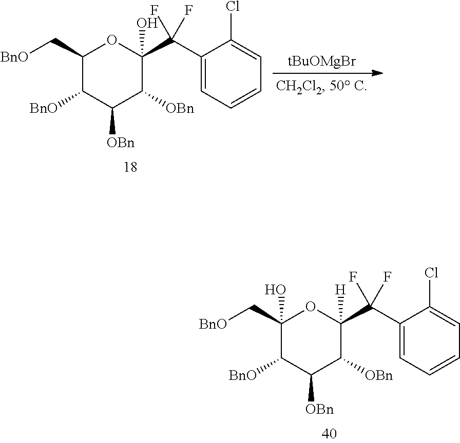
C1(C[BnO])(O)C([BnO])C([OBn])C([OBn])C(C(C2=CC=CC=C2Cl)(F)F)([H])O1.C1(C[BnO])C([BnO])C([OBn])C([OBn])C(C(C2=CC=CC=C2Cl)(F)F)(O)O1.[tBuOMgBr]
